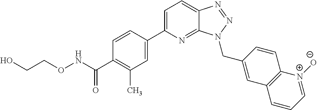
C1=CC(C2=CC=C3C(=N2)N(CC2=CC4=C(C=C2)[N+]([O-])=CC=C4)N=N3)=CC(C)=C1C(NOCCO)=O
